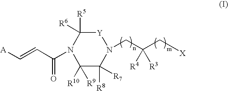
[Y]1C([R5])([R6])N(C(C=C[A])=O)C([R9])([R10])C([R8])([R7])N1CC(C[X])([R4])[R3]
